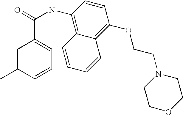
C1=C(C)C=CC=C1C(=O)NC1=C2C(=C(OCCN3CCOCC3)C=C1)C=CC=C2
